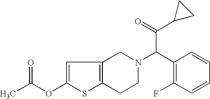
O=C(OC1=CC2=C(S1)CCN(C(C1=C(F)C=CC=C1)C(C1CC1)=O)C2)C
